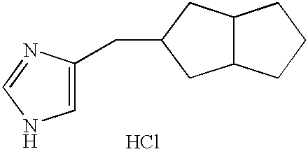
C1=C(CC2CC3C(C2)CCC3)N=CN1.Cl
